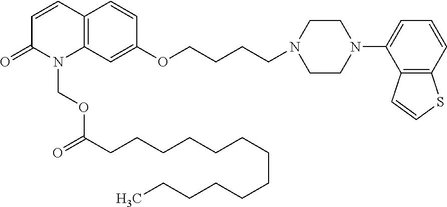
N1(CCCCOC2=CC3=C(C=C2)C=CC(=O)N3COC(=O)CCCCCCCCCCCCC)CCN(C2=CC=CC3=C2C=CS3)CC1
